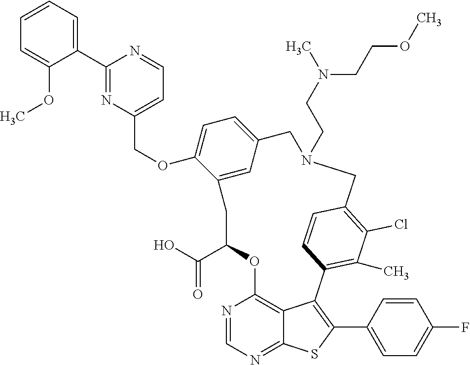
C1=CC=C(C2=NC(COC3=CC=C4C=C3CC(C(=O)O)OC3=C5C(=NC=N3)SC(C3=CC=C(F)C=C3)=C5C3=C(C)C(Cl)=C(C=C3)CN(CCN(CCOC)C)C4)=CC=N2)C(OC)=C1
